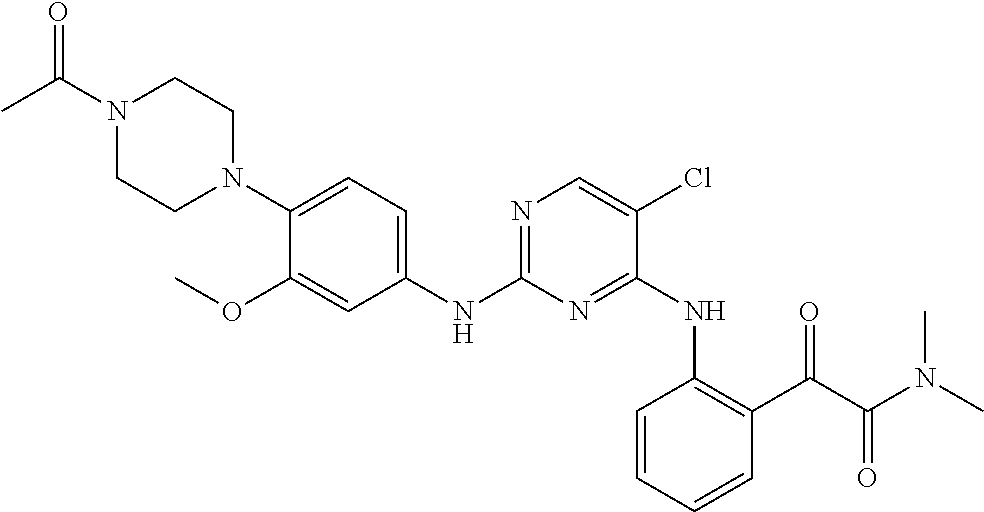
N1(C(C)=O)CCN(C2=CC=C(NC3=NC=C(Cl)C(NC4=C(C(C(N(C)C)=O)=O)C=CC=C4)=N3)C=C2OC)CC1
